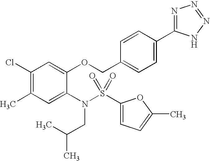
C1(Cl)=C(C)C=C(N(S(C2=CC=C(C)O2)(=O)=O)CC(C)C)C(OCC2=CC=C(C3=NN=NN3)C=C2)=C1
